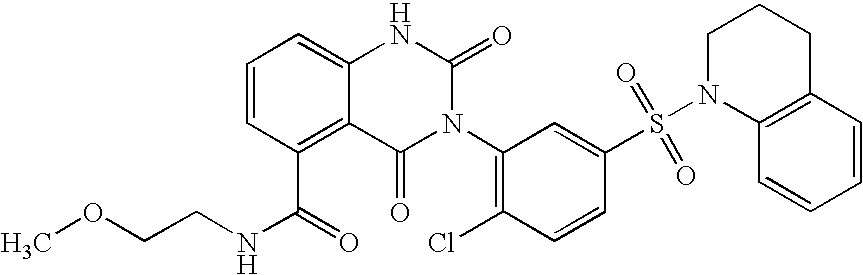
C1=CC(C(=O)NCCOC)=C2C(=C1)NC(=O)N(C1=C(Cl)C=CC(S(=O)(=O)N3C4=C(CCC3)C=CC=C4)=C1)C2=O
